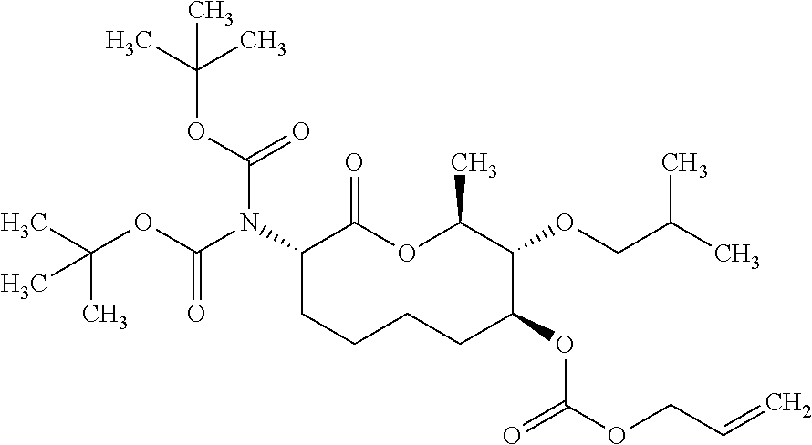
C1(N(C(OC(C)(C)C)=O)C(OC(C)(C)C)=O)CCCCC(OC(OCC=C)=O)C(OCC(C)C)C(C)OC1=O
